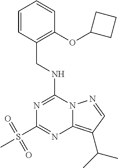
C1=CC(CNC2=NC(S(C)(=O)=O)=NC3=C(C(C)C)C=NN23)=C(OC2CCC2)C=C1
